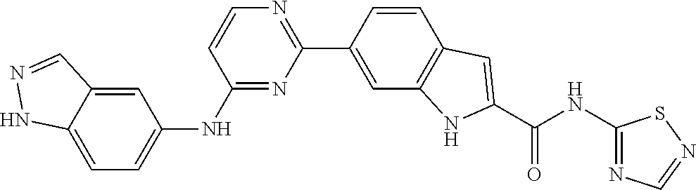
C1(NC2=CC=C3C(=C2)C=NN3)=NC(C2=CC3=C(C=C2)C=C(C(NC2=NC=NS2)=O)N3)=NC=C1
